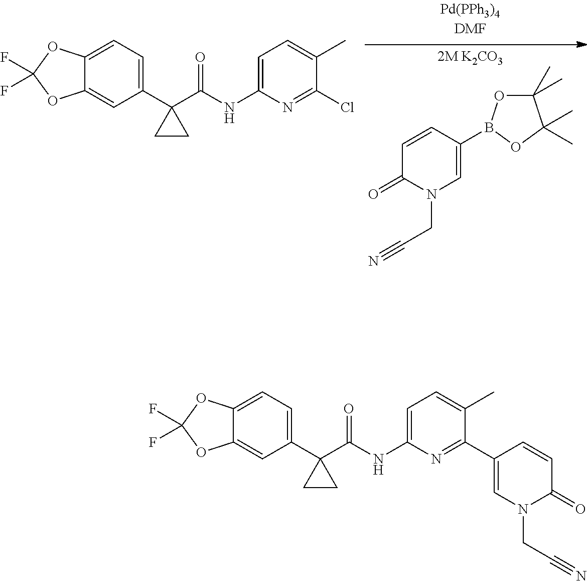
C12=CC=C(C3(C(NC4=CC=C(C)C(C5=CN(CC#N)C(=O)C=C5)=N4)=O)CC3)C=C1OC(F)(F)O2.C12=CC=C(C3(C(NC4=CC=C(C)C(Cl)=N4)=O)CC3)C=C1OC(F)(F)O2.C1=CC(B2OC(C)(C)C(C)(C)O2)=CN(CC#N)C1=O
